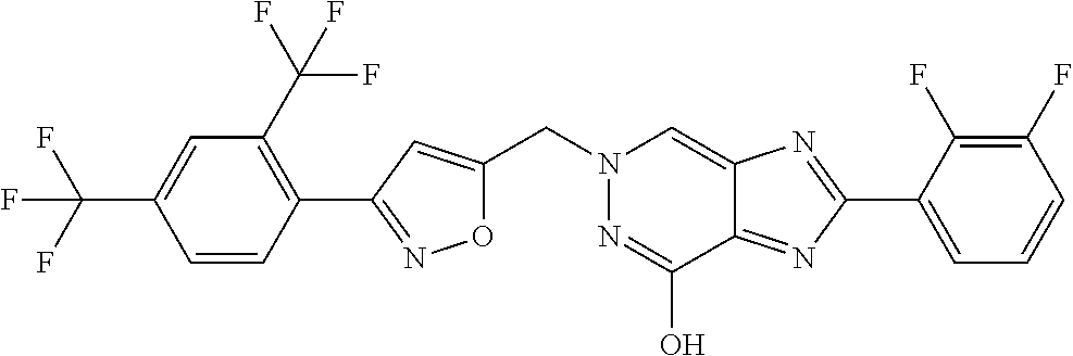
O1C(CN2N=C(O)C3=NC(C4=CC=CC(F)=C4F)=NC3=C2)=CC(C2=C(C(F)(F)F)C=C(C(F)(F)F)C=C2)=N1
